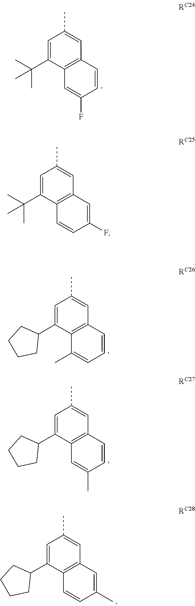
C1=C(C(C)(C)C)C2=C(C=C1C)C=CC(F)=C2.C1=C(C(C)(C)C)C2=C(C=C1C)C=C(F)C=C2.C1=C(C2CCCC2)C2=C(C=C1C)C=CC=C2C.C1=C(C2CCCC2)C2=C(C=C1C)C=CC(C)=C2.C1=C(C2CCCC2)C2=C(C=C1C)C=C(C)C=C2
